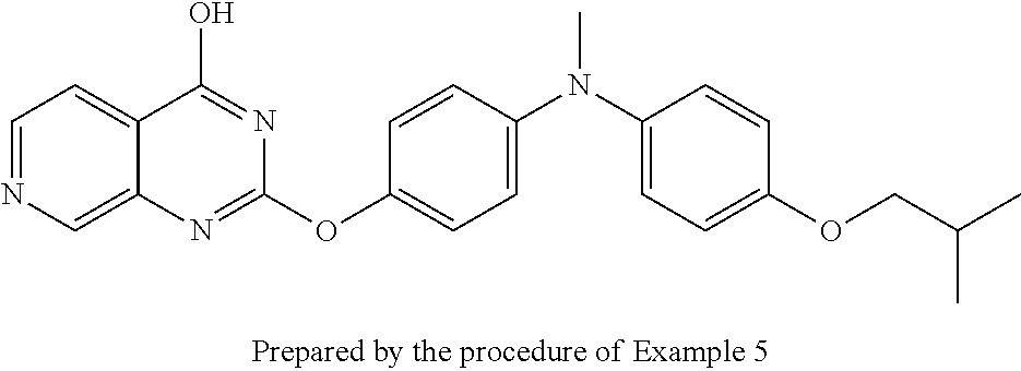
C1=NC=C2C(=C1)C(O)=NC(OC1=CC=C(N(C3=CC=C(OCC(C)C)C=C3)C)C=C1)=N2
